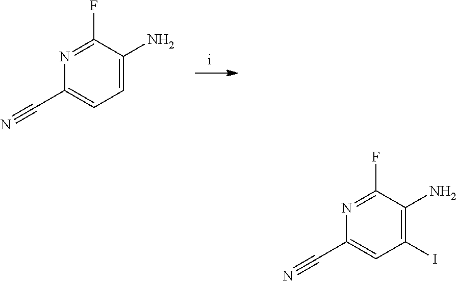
C1=C(N)C(F)=NC(C#N)=C1.C1(I)=C(N)C(F)=NC(C#N)=C1
